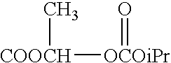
[COOCH]([OCOiPr]=O)C
